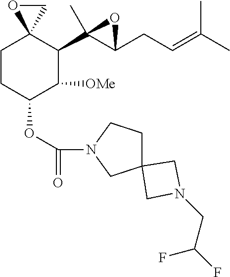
C1CC(OC(=O)N2CC3(CC2)CN(CC(F)F)C3)C([OMe])C(C2(C)C(CC=C(C)C)O2)C12OC2
